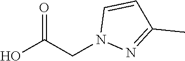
C1(C)=NN(CC(=O)O)C=C1
